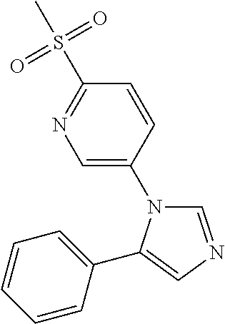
C1=C(N2C=NC=C2C2=CC=CC=C2)C=CC(S(C)(=O)=O)=N1
